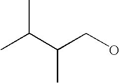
CC(C(CO)C)C
